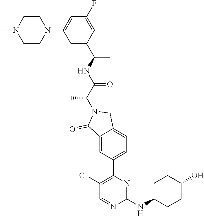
C1(NC2CCC(O)CC2)=NC(C2=CC=C3C(=C2)C(=O)N(C(C(NC(C2=CC(N4CCN(C)CC4)=CC(F)=C2)C)=O)C)C3)=C(Cl)C=N1
